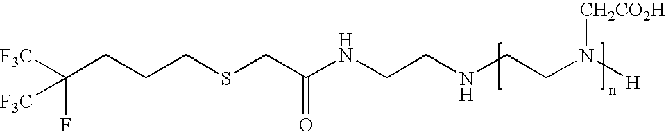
[F3C]C(CCCSCC(NCCNCCN([H])[CH2CO2H])=O)(F)[F3C]
